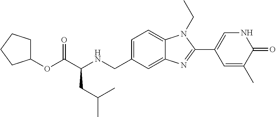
C1=C(CNC(C(OC2CCCC2)=O)CC(C)C)C=C2C(=C1)N(CC)C(C1=CNC(=O)C(C)=C1)=N2
